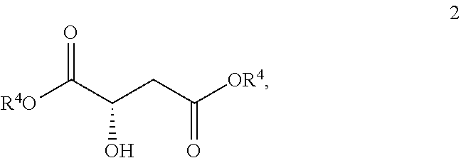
C(C(O)C(=O)[R4O])C([OR4])=O
